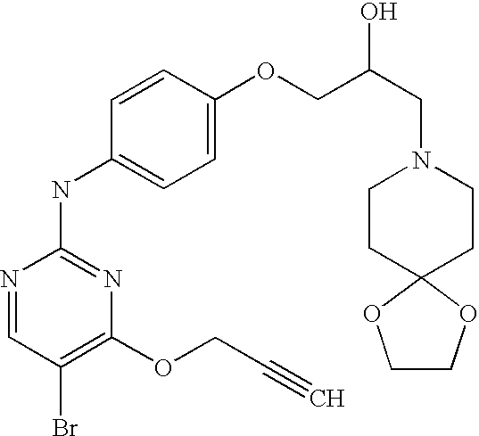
N1=CC(Br)=C(OCC#C)N=C1NC1=CC=C(OCC(CN2CCC3(CC2)OCCO3)O)C=C1
